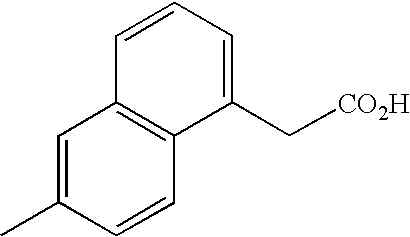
C1=C(C)C=CC2=C1C=CC=C2C[CO2H]
